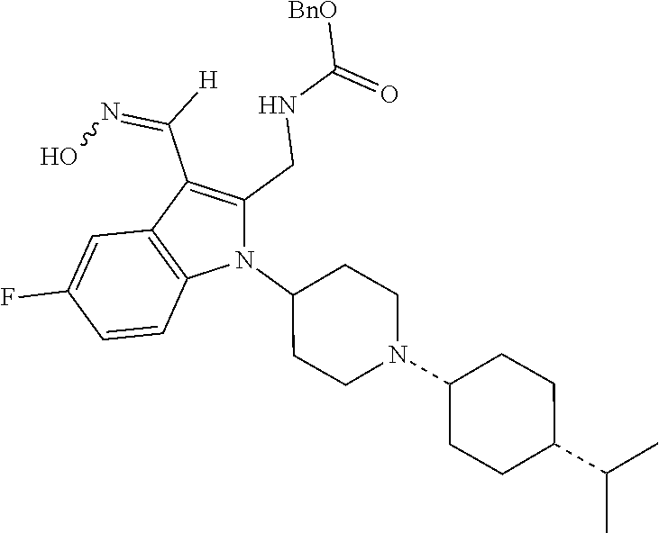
N1(C2CCN(C3CCC(C(C)C)CC3)CC2)C(CNC([BnO])=O)=C(C([H])=NO)C2=C1C=CC(F)=C2
